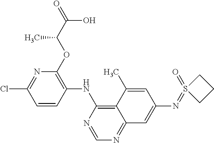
C1=CC(NC2=C3C(=NC=N2)C=C(N=S2(=O)CCC2)C=C3C)=C(OC(C(=O)O)C)N=C1Cl
